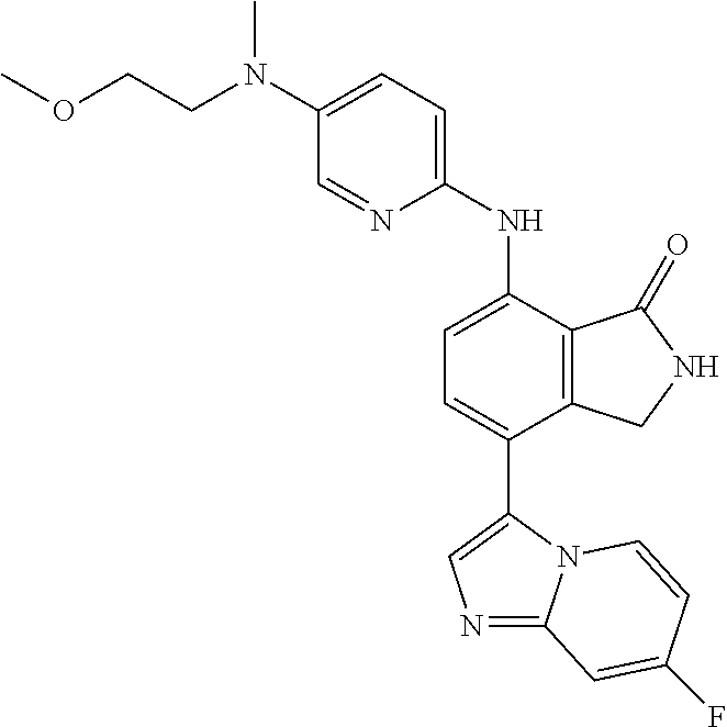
C1(N(CCOC)C)=CC=C(NC2=CC=C(C3=CN=C4N3C=CC(F)=C4)C3=C2C(=O)NC3)N=C1
